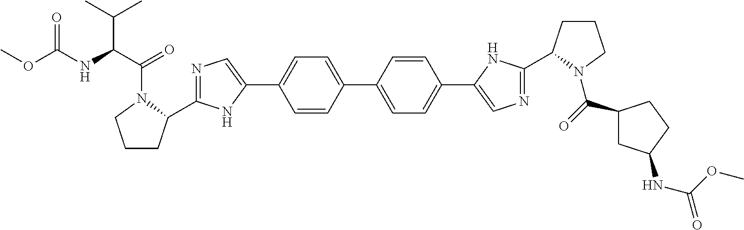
C1CC(C2=NC=C(C3=CC=C(C4=CC=C(C5=CN=C(C6CCCN6C(=O)C6CC(NC(=O)OC)CC6)N5)C=C4)C=C3)N2)N(C(C(C(C)C)NC(OC)=O)=O)C1
